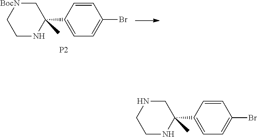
C1=CC(C2(C)CNCCN2)=CC=C1Br.C1=CC(C2(C)C[BocN]CCN2)=CC=C1Br.[P2]
